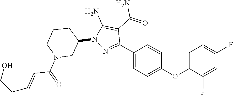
N1(C2CN(C(C=CCCO)=O)CCC2)N=C(C2=CC=C(OC3=CC=C(F)C=C3F)C=C2)C(C(N)=O)=C1N
